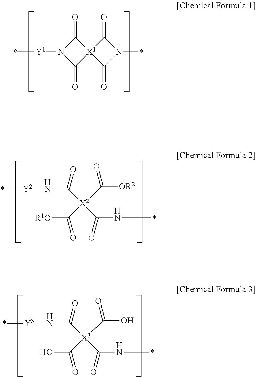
C1(=O)[X1]2(C(=O)N1[Y1]*)C(=O)N(*)C2=O.N([Y2]*)C([X2](C(=O)N*)(C([OR2])=O)C([R1O])=O)=O.N([Y3]*)C([X3](C(=O)N*)(C(O)=O)C(O)=O)=O
